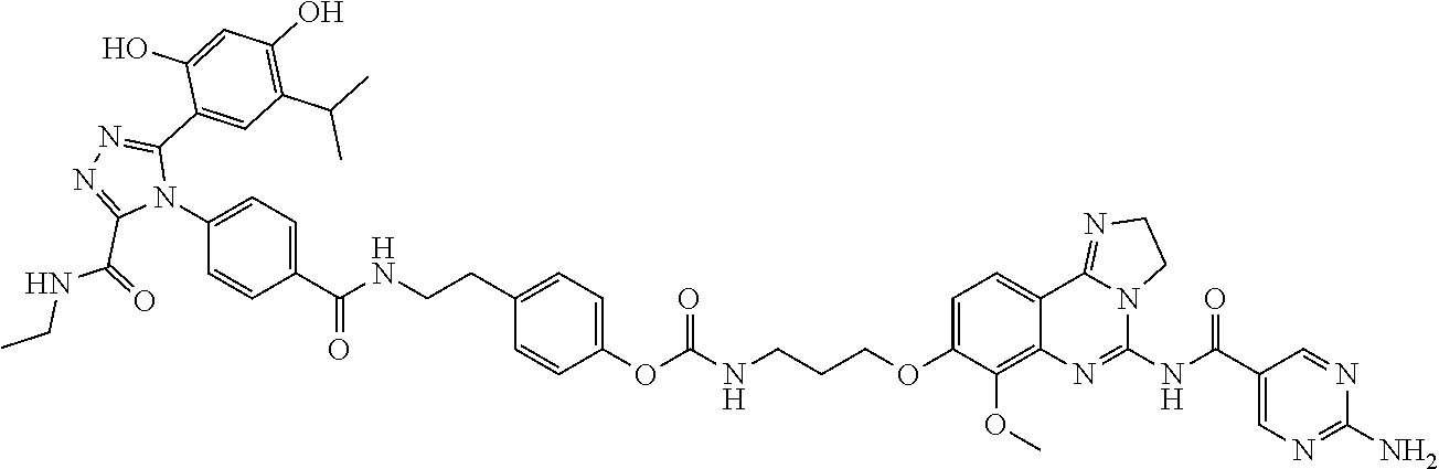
C1=C(N2C(C3=CC(C(C)C)=C(O)C=C3O)=NN=C2C(NCC)=O)C=CC(C(NCCC2=CC=C(OC(NCCCOC3=CC=C4C5=NCCN5C(NC(C5=CN=C(N)N=C5)=O)=NC4=C3OC)=O)C=C2)=O)=C1
